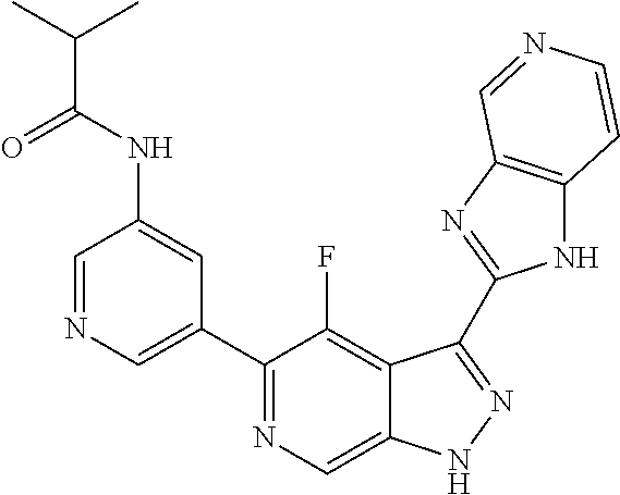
C1=NC=C(C2=NC=C3C(=C2F)C(C2=NC4=C(N2)C=CN=C4)=NN3)C=C1NC(C(C)C)=O
